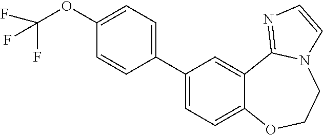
C1=CC(C2=CC=C3C(=C2)C2=NC=CN2CCO3)=CC=C1OC(F)(F)F
